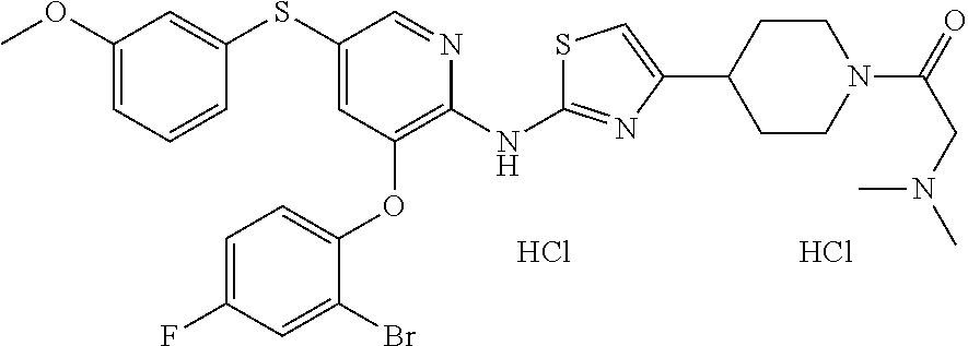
C1(OC)=CC=CC(SC2=CC(OC3=CC=C(F)C=C3Br)=C(NC3=NC(C4CCN(C(=O)CN(C)C)CC4)=CS3)N=C2)=C1.Cl.Cl
